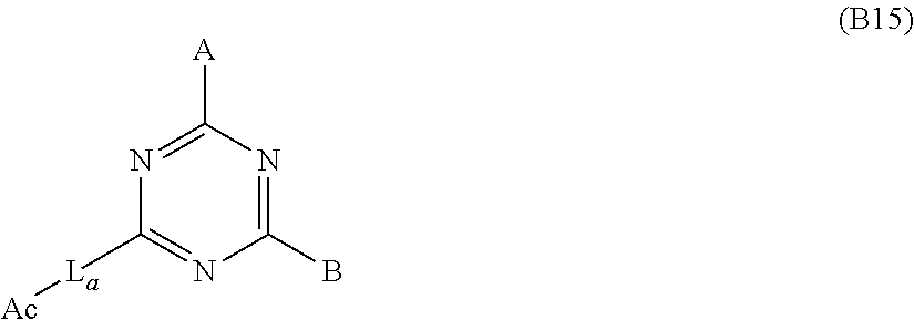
[La](C1=NC(B)=NC([A])=N1)[Ac]
